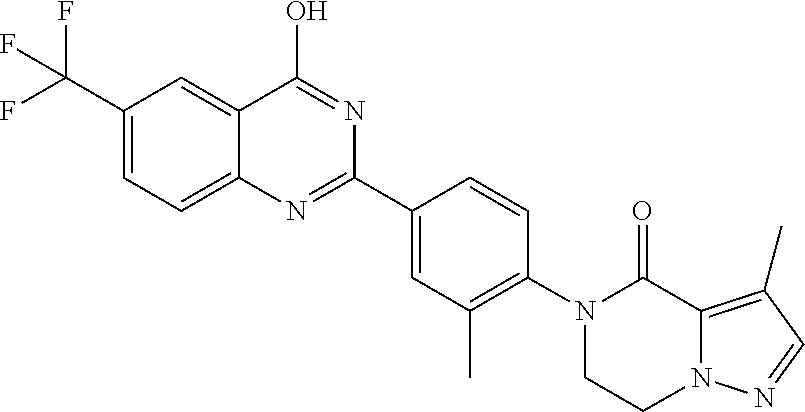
C12=C(C)C=NN1CCN(C1=C(C)C=C(C3=NC4=CC=C(C(F)(F)F)C=C4C(O)=N3)C=C1)C2=O
